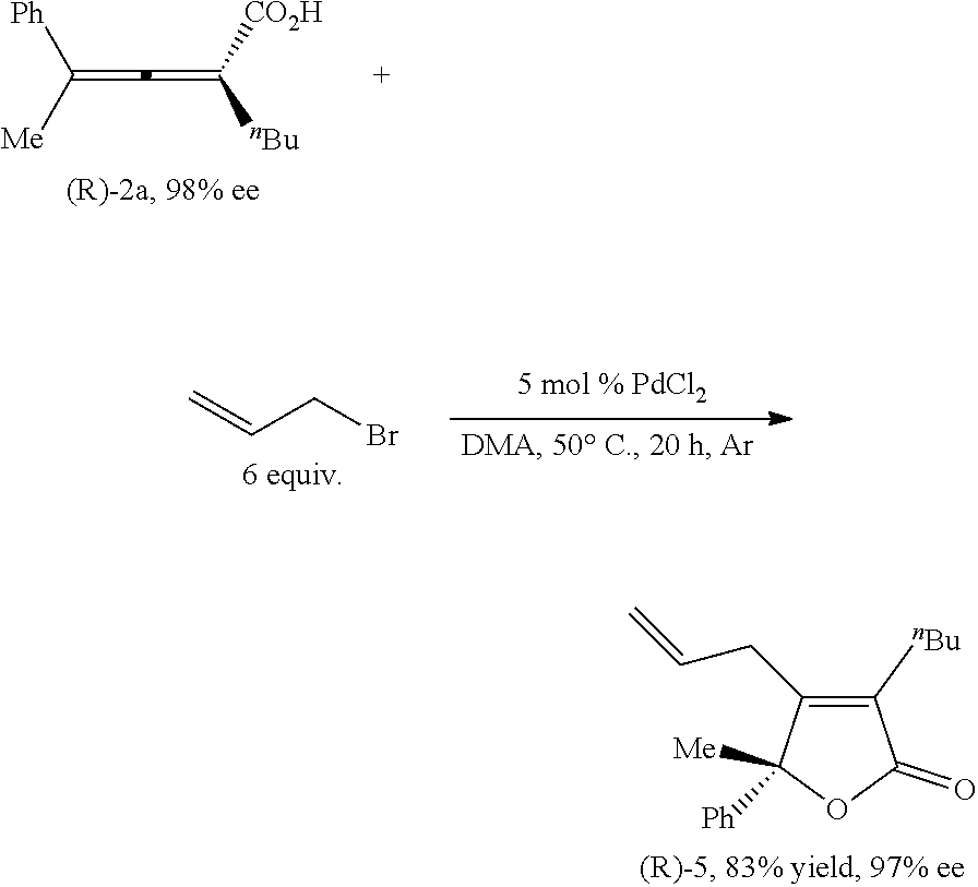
C(=C=C([nBu])[CO2H])([Ph])[Me].C=CCBr.C1([nBu])=C(CC=C)C([Me])([Ph])OC1=O
